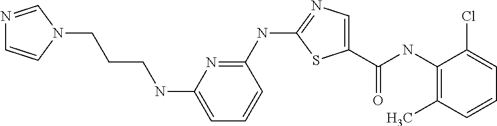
C1(NC(C2=CN=C(NC3=NC(NCCCN4C=NC=C4)=CC=C3)S2)=O)=C(C)C=CC=C1Cl
